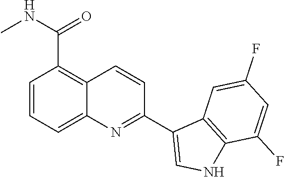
C1=CC=C2C(=C1C(=O)NC)C=CC(C1=CNC3=C1C=C(F)C=C3F)=N2
